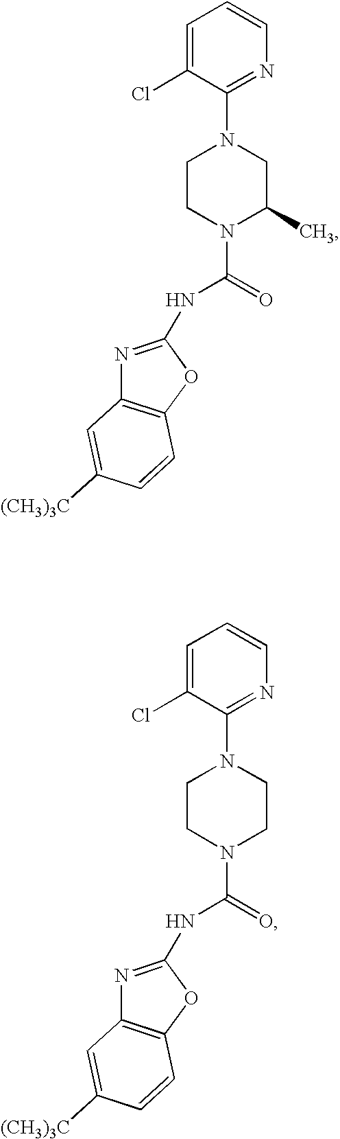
C12=C(OC(NC(N3C(C)CN(C4=NC=CC=C4Cl)CC3)=O)=N1)C=CC([(CH3)3C])=C2.C12=C(OC(NC(N3CCN(C4=NC=CC=C4Cl)CC3)=O)=N1)C=CC([(CH3)3C])=C2
